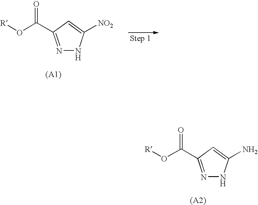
N1=C(C(O[R])=O)C=C([NO2])N1.N1=C(C(O[R])=O)C=C(N)N1
